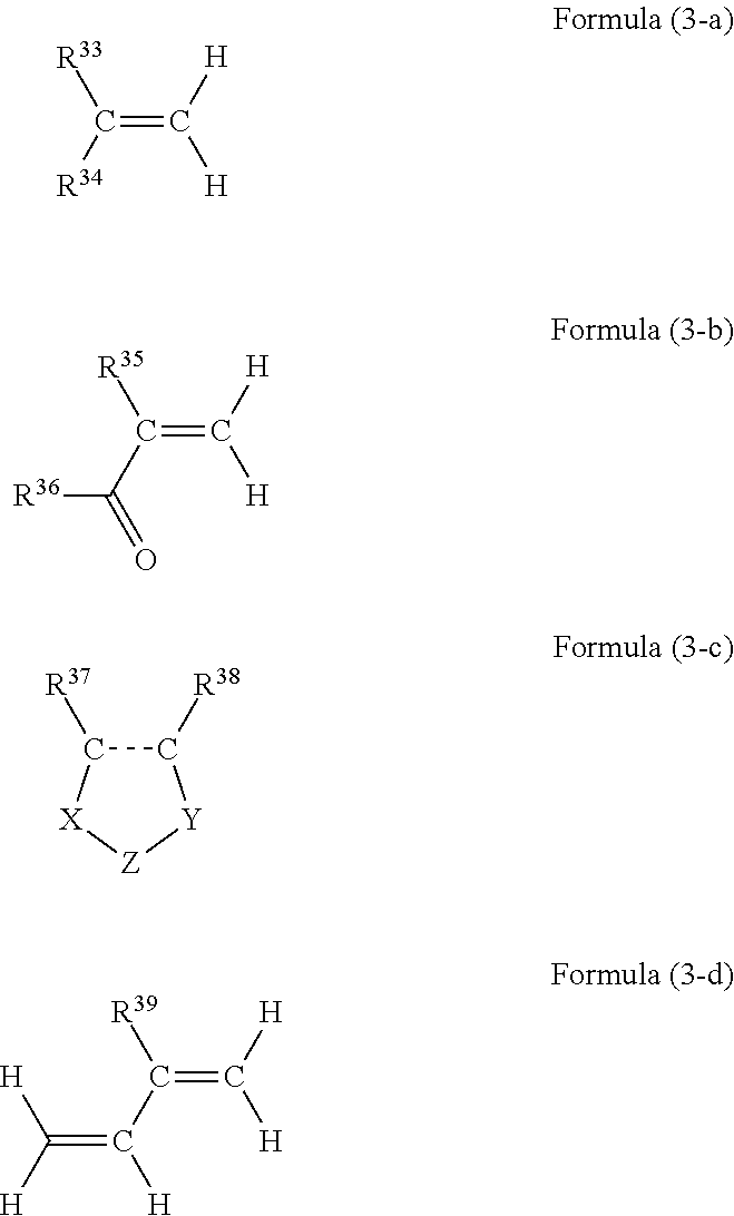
C(=C([H])[H])([R33])[R34].C(=C([H])[H])([R35])C([R36])=O.C1([R38])C([R37])[X][Z][Y]1.C(=C([H])[H])([R39])C(=C([H])[H])[H]
